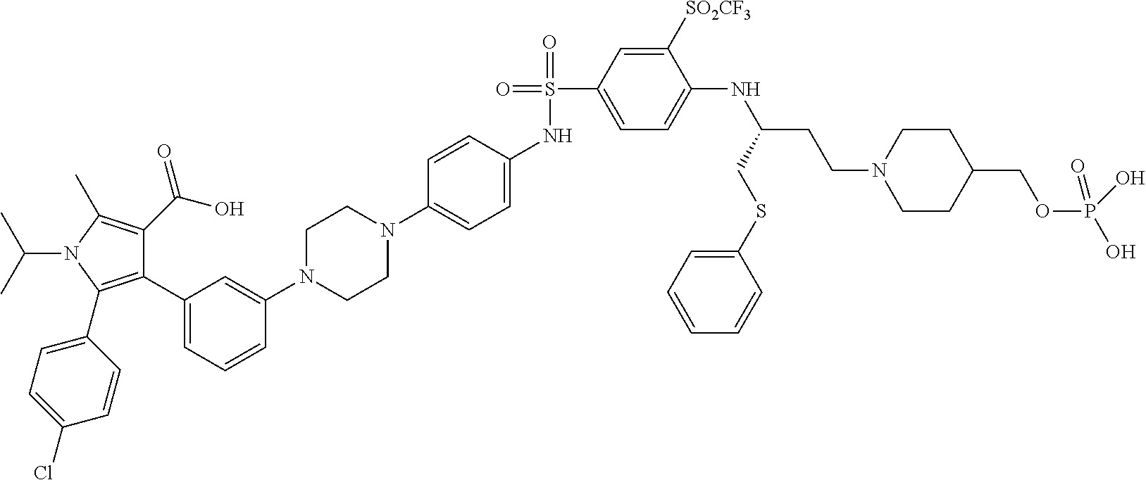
C1(C2=CC=CC(N3CCN(C4=CC=C(NS(=O)(C5=CC=C(NC(CCN6CCC(COP(O)(=O)O)CC6)CSC6=CC=CC=C6)C([SO2CF3])=C5)=O)C=C4)CC3)=C2)=C(C2=CC=C(Cl)C=C2)N(C(C)C)C(C)=C1C(O)=O
